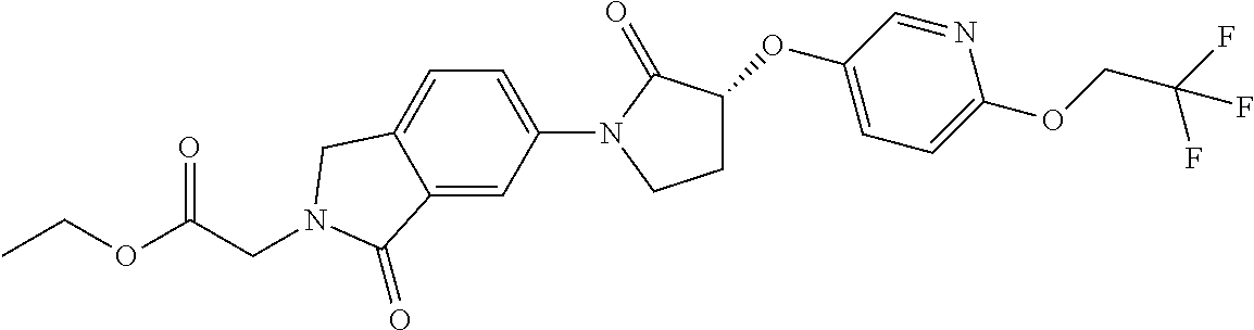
O(C1CCN(C2=CC=C3C(=C2)C(=O)N(CC(OCC)=O)C3)C1=O)C1=CC=C(OCC(F)(F)F)N=C1
